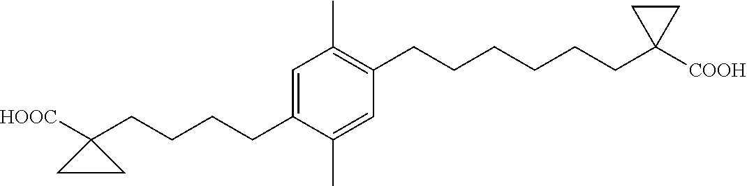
C1(C)=C(CCCCCCC2([COOH])CC2)C=C(C)C(CCCCC2([HOOC])CC2)=C1
